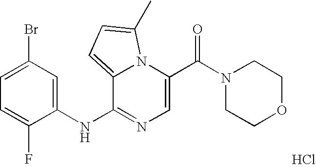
C1=C(C(N2CCOCC2)=O)N2C(=CC=C2C)C(NC2=CC(Br)=CC=C2F)=N1.Cl
